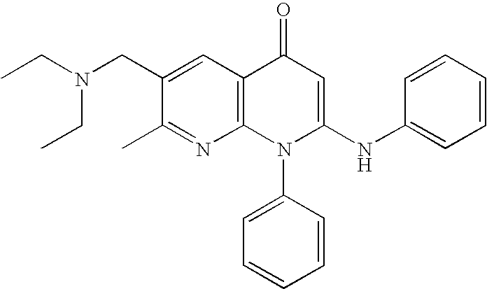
N1=C(C)C(CN(CC)CC)=CC2=C1N(C1=CC=CC=C1)C(NC1=CC=CC=C1)=CC2=O
